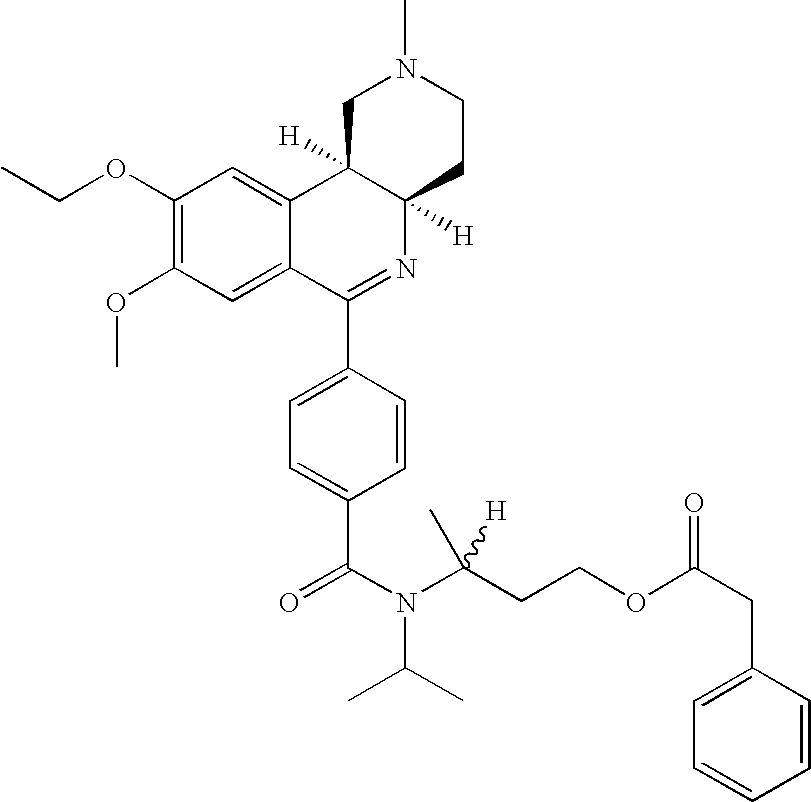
C1(OCC)=C(OC)C=C2C(=C1)C1([H])C([H])(N=C2C2=CC=C(C(N(C(CCOC(CC3=CC=CC=C3)=O)(C)[H])C(C)C)=O)C=C2)CCN(C)C1
